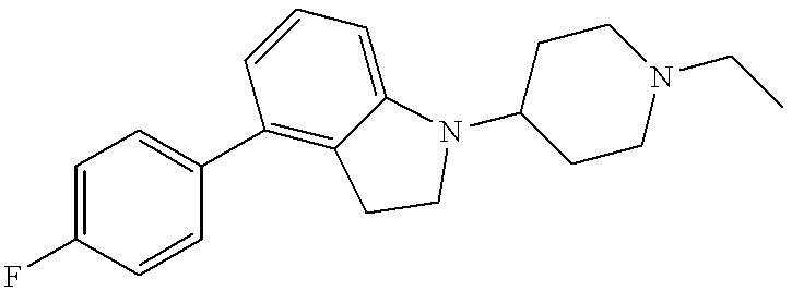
C1=C(F)C=CC(C2=C3C(=CC=C2)N(C2CCN(CC)CC2)CC3)=C1
